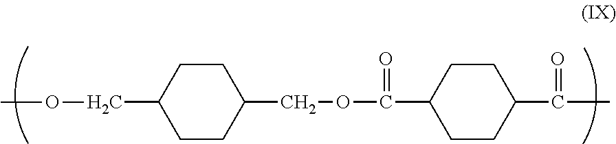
C1CC(COC(=O)C2CCC(C(=O)C)CC2)CCC1COC
